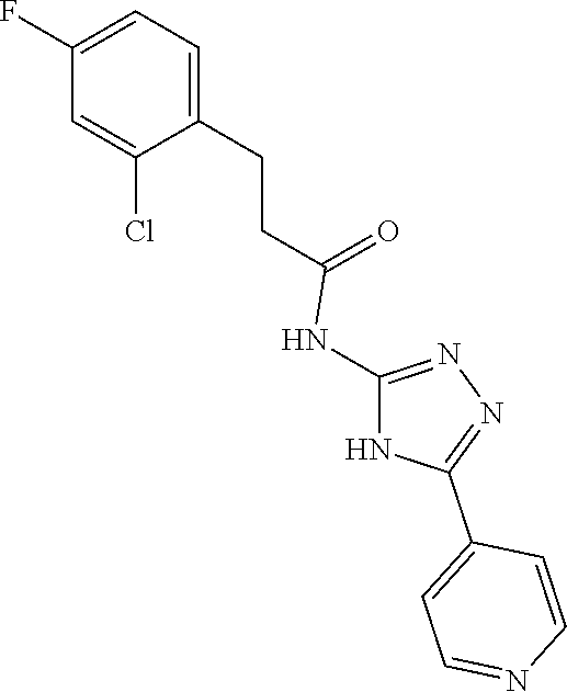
C1=C(CCC(=O)NC2=NN=C(C3=CC=NC=C3)N2)C(Cl)=CC(F)=C1
